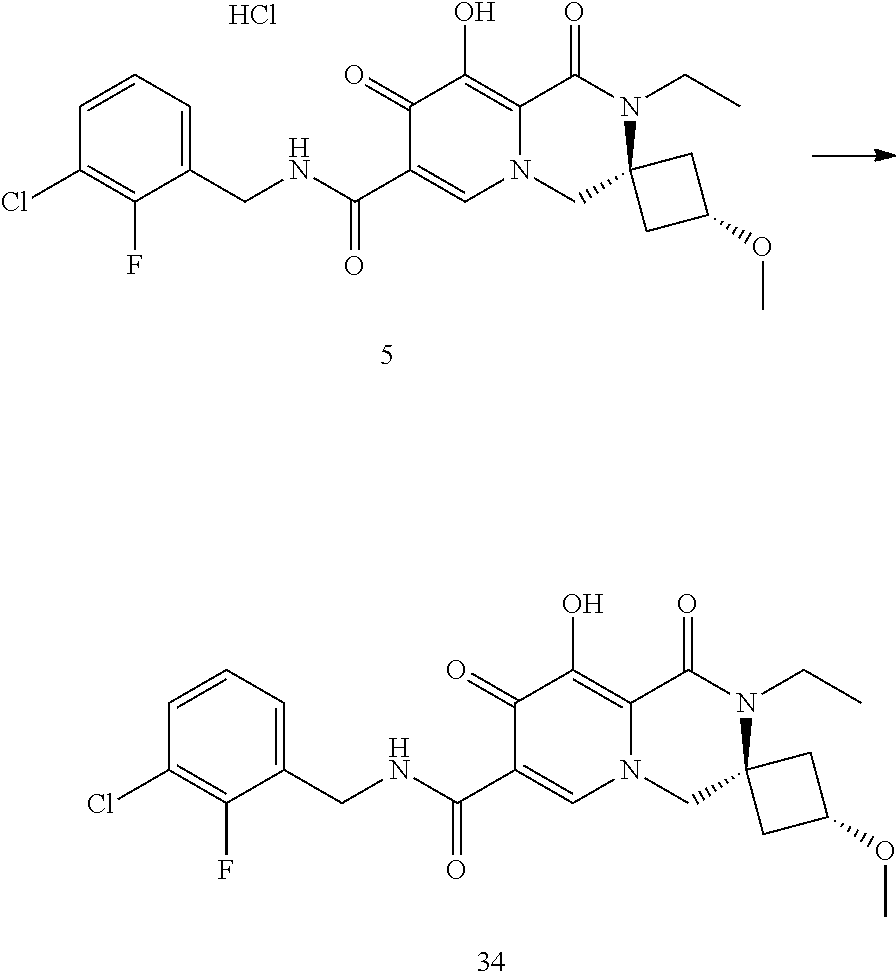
C1(Cl)=C(F)C(CNC(C2=CN3C(=C(O)C2=O)C(=O)N(CC)C2(C3)CC(OC)C2)=O)=CC=C1.Cl.C1(Cl)=C(F)C(CNC(C2=CN3C(=C(O)C2=O)C(=O)N(CC)C2(C3)CC(OC)C2)=O)=CC=C1
